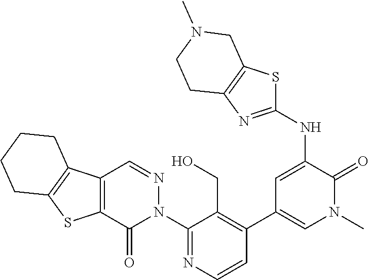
C12=C(C(=O)N(C3=NC=CC(C4=CN(C)C(=O)C(NC5=NC6=C(S5)CN(C)CC6)=C4)=C3CO)N=C1)SC1=C2CCCC1
